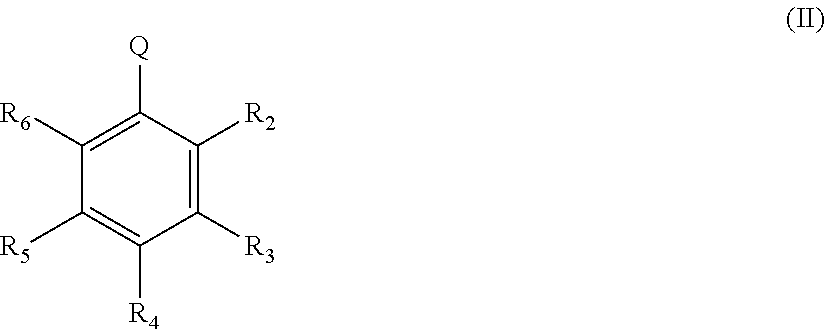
C1([R5])=C([R4])C([R3])=C([R2])C([Q])=C1[R6]
